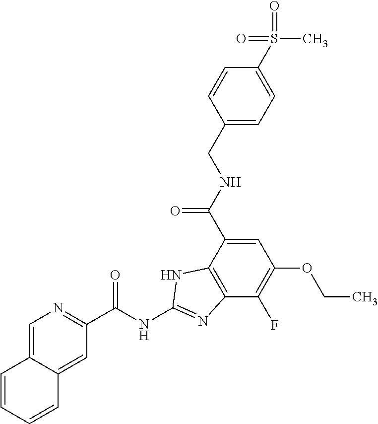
C12=CN=C(C(NC3=NC4=C(C(C(NCC5=CC=C(S(C)(=O)=O)C=C5)=O)=CC(OCC)=C4F)N3)=O)C=C1C=CC=C2
